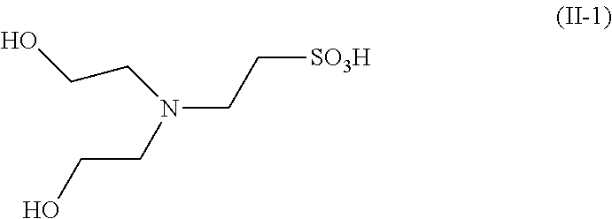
N(CC[SO3H])(CCO)CCO
